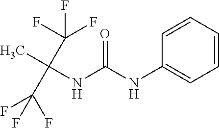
O=C(NC1=CC=CC=C1)NC(C)(C(F)(F)F)C(F)(F)F
